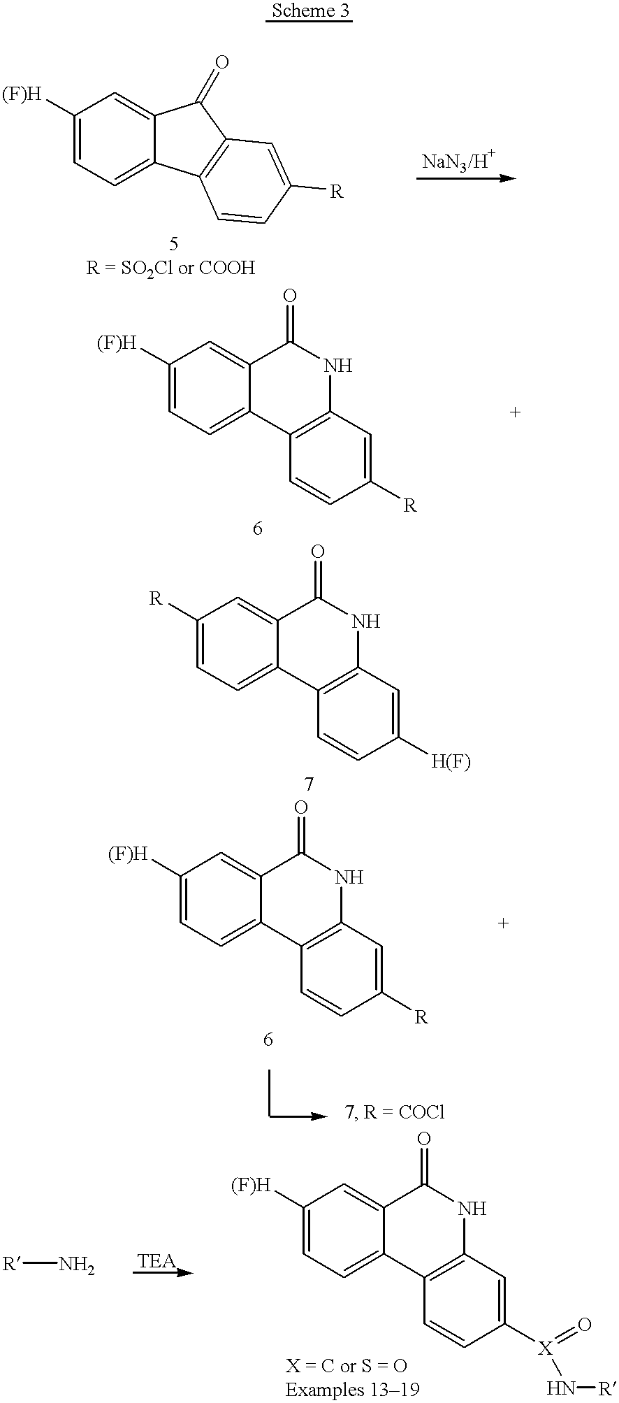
C1=C([(F)H])C=C2C(=C1)C1=C(C2=O)C=C([R])C=C1.C1([(F)H])=CC=C2C(=C1)C(=O)NC1=C2C=CC([R])=C1.C1([R])=CC=C2C(=C1)C(=O)NC1=C2C=CC([H(F)])=C1.C1([(F)H])=CC=C2C(=C1)C(=O)NC1=C2C=CC([R])=C1.[R]N.C1([(F)H])=CC=C2C(=C1)C(=O)NC1=C2C=CC([X](N[R])=O)=C1
